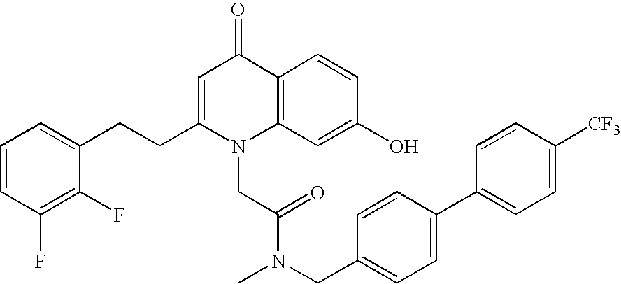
C1=CC(F)=C(F)C(CCC2=CC(=O)C3=C(N2CC(N(CC2=CC=C(C4=CC=C([CF3])C=C4)C=C2)C)=O)C=C(O)C=C3)=C1
